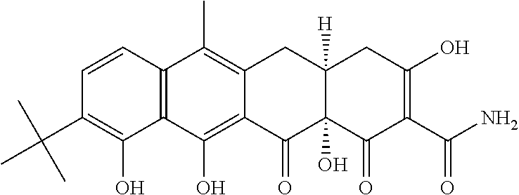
C1=CC2=C(C(O)=C1C(C)(C)C)C(O)=C1C(=C2C)CC2([H])C(O)(C1=O)C(=O)C(C(N)=O)=C(O)C2
